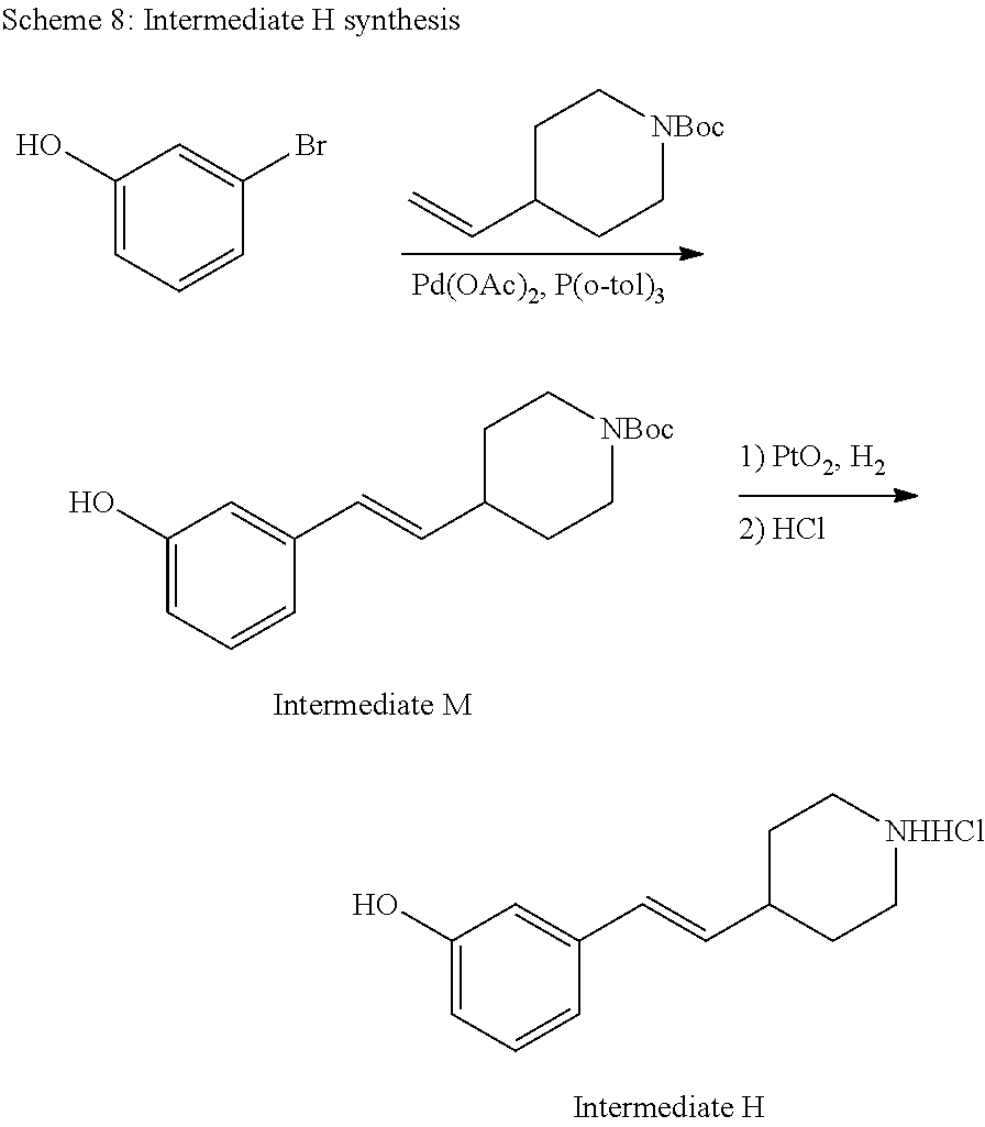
C1=CC(Br)=CC(O)=C1.C1C(C=C)CC[NBoc]C1.C1=CC(C=CC2CC[NBoc]CC2)=CC(O)=C1.C1=CC(C=CC2CC[NHHCl]CC2)=CC(O)=C1
